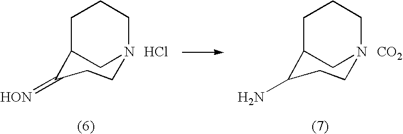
C1CN2CC(C1=[HON])CCC2.C1CN2CC(C1N)CCC2.Cl.[CO2]
